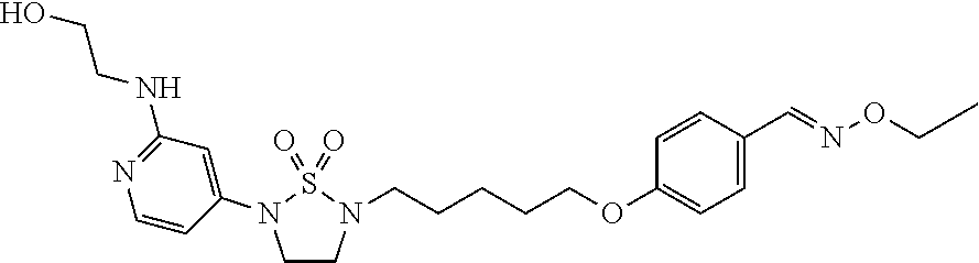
C1CN(CCCCCOC2=CC=C(C=NOCC)C=C2)S(=O)(=O)N1C1=CC(NCCO)=NC=C1
